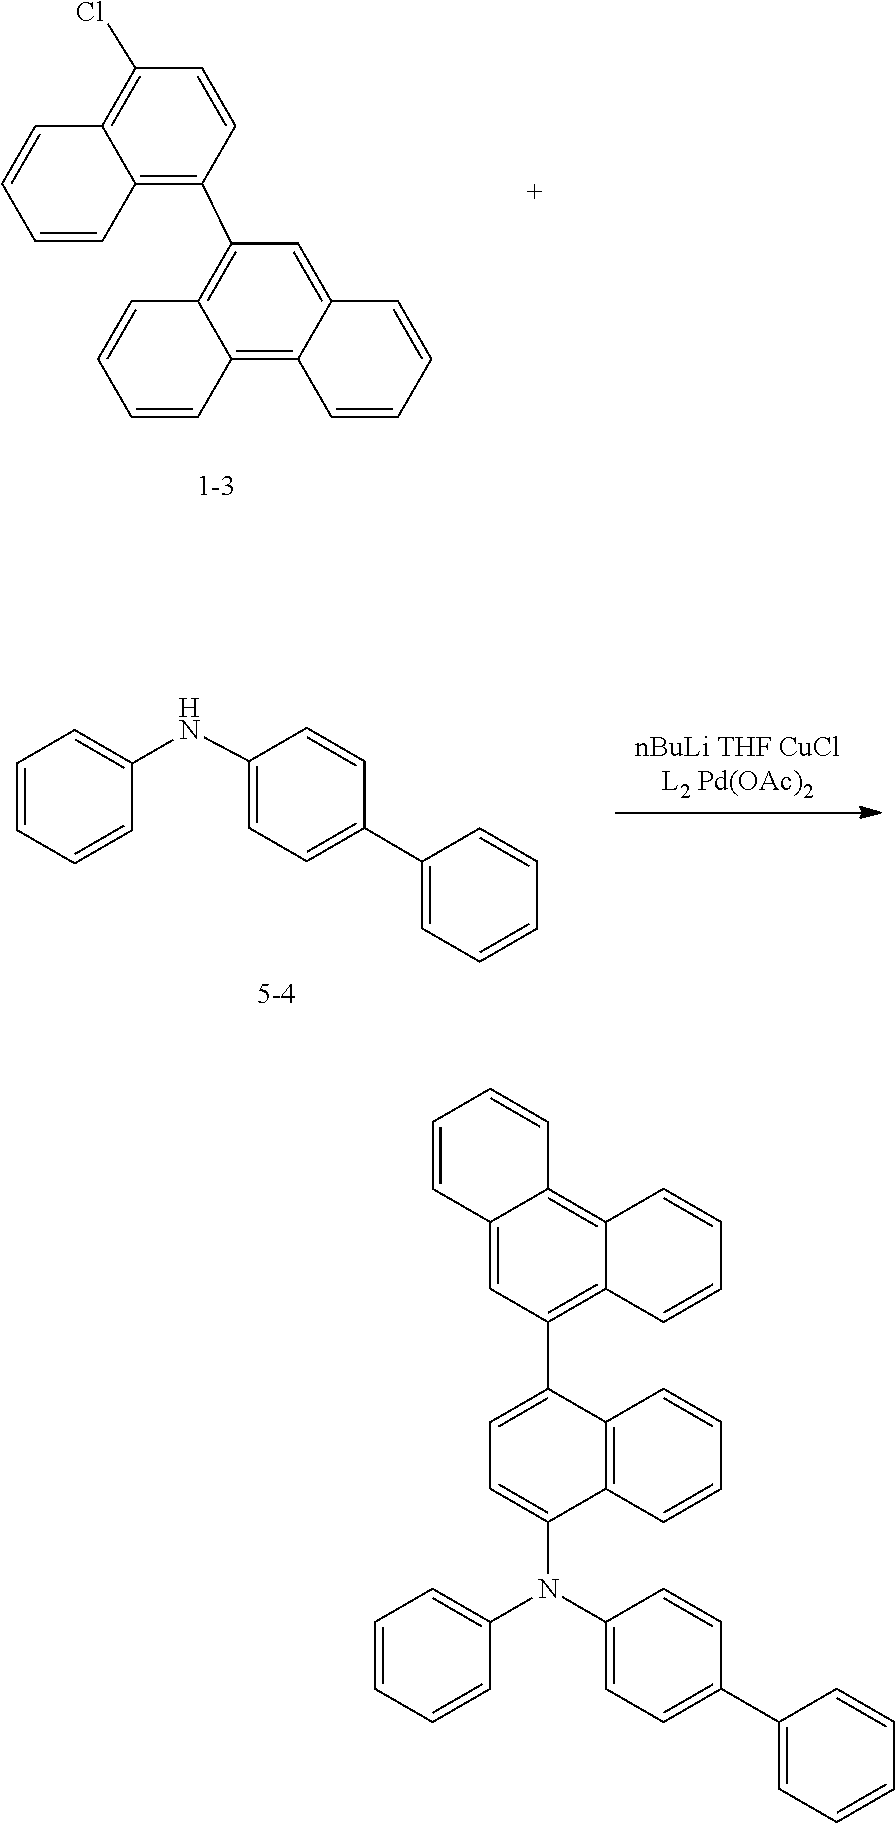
C1(C2=C3C=CC=CC3=C3C(=C2)C=CC=C3)=C2C=CC=CC2=C(Cl)C=C1.C1=C(NC2=CC=CC=C2)C=CC(C2=CC=CC=C2)=C1.C1=C(C2=CC=C(N(C3=CC=CC=C3)C3=CC=C(C4=C5C(=C6C=CC=CC6=C4)C=CC=C5)C4=C3C=CC=C4)C=C2)C=CC=C1
